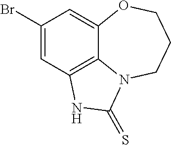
C1(Br)=CC2=C3C(=C1)OCCCN3C(=S)N2
